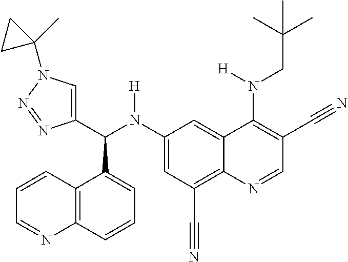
C1(N(C(C2=CN(C3(C)CC3)N=N2)C2=CC=CC3=C2C=CC=N3)[H])=CC(C#N)=C2C(=C1)C(N(CC(C)(C)C)[H])=C(C#N)C=N2
